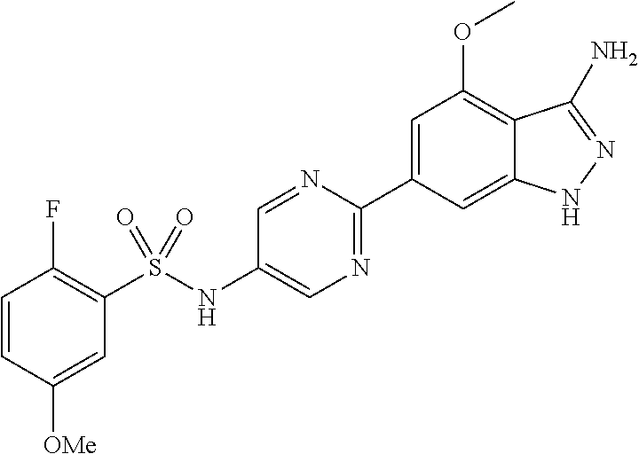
C1=CC([OMe])=CC(S(NC2=CN=C(C3=CC(OC)=C4C(=C3)NN=C4N)N=C2)(=O)=O)=C1F
